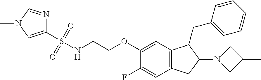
C1=C(OCCNS(C2=CN(C)C=N2)(=O)=O)C(F)=CC2=C1C(CC1=CC=CC=C1)C(N1CC(C)C1)C2
